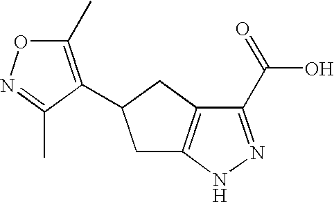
C1C2=C(CC1C1=C(C)ON=C1C)C(C(=O)O)=NN2
